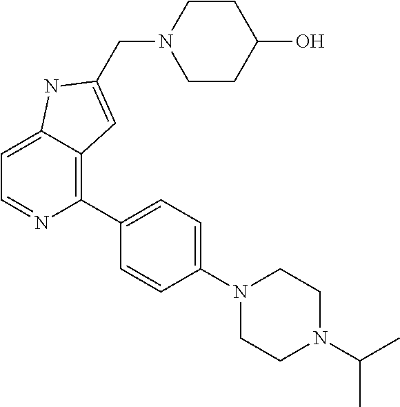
C1=C2C(=C(C3=CC=C(N4CCN(C(C)C)CC4)C=C3)N=C1)C=C(CN1CCC(O)CC1)N2
